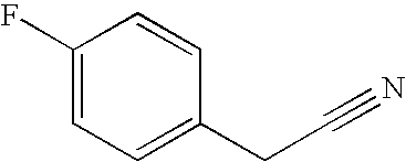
C1=C(F)C=CC(CC#N)=C1
